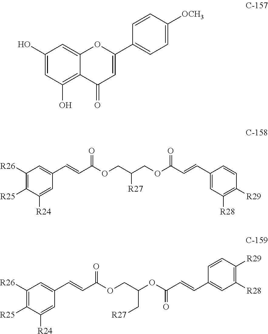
C1(O)=CC(O)=C2C(=C1)OC(C1=CC=C([OCH3])C=C1)=CC2=O.C1=C([R24])C([R25])=C([R26])C=C1C=CC(=O)OCC(COC(C=CC1=CC([R28])=C([R29])C=C1)=O)[R27].C1=C([R24])C([R25])=C([R26])C=C1C=CC(=O)OCC(OC(C=CC1=CC([R28])=C([R29])C=C1)=O)C[R27]
